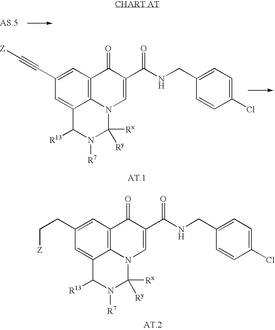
C12=C3C=C(C#C[Z])C=C1C([R13])N([R7])C([Rx])([Ry])N2C=C(C(NCC1=CC=C(Cl)C=C1)=O)C3=O.C12=C3C=C(CC[Z])C=C1C([R13])N([R7])C([Rx])([Ry])N2C=C(C(NCC1=CC=C(Cl)C=C1)=O)C3=O
